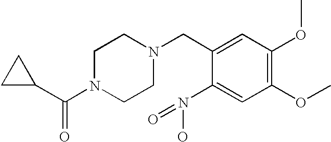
C1(C(N2CCN(CC3=CC(OC)=C(OC)C=C3N(=O)O)CC2)=O)CC1
